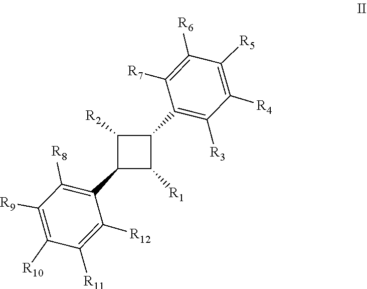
C1([R7])=C([R6])C([R5])=C([R4])C([R3])=C1C1C([R2])C(C2=C([R8])C([R9])=C([R10])C([R11])=C2[R12])C1[R1]
